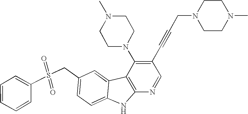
C1(CS(C2=CC=CC=C2)(=O)=O)=CC=C2C(=C1)C1=C(N2)N=CC(C#CCN2CCN(C)CC2)=C1N1CCN(C)CC1
